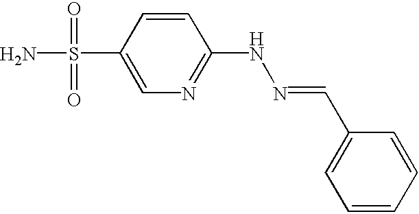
NS(=O)(=O)C1=CN=C(NN=CC2=CC=CC=C2)C=C1
